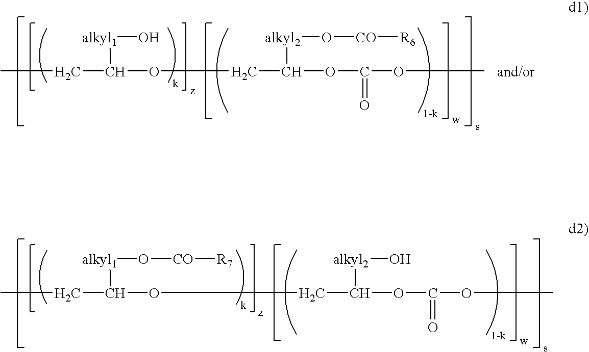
CCC(OCC(OC(OC)=O)[alkyl2]O)[alkyl1]O[CO][R7].CCC(OCC(OC(OC)=O)[alkyl2]O[CO][R6])[alkyl1]O
